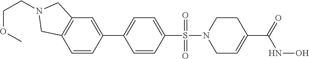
C1C=C(C(NO)=O)CCN1S(=O)(=O)C1=CC=C(C2=CC3=C(C=C2)CN(CCOC)C3)C=C1
